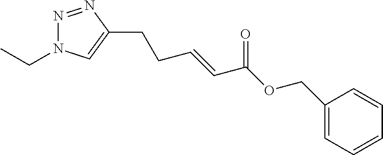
N1=NC(CCC=CC(OCC2=CC=CC=C2)=O)=CN1CC
